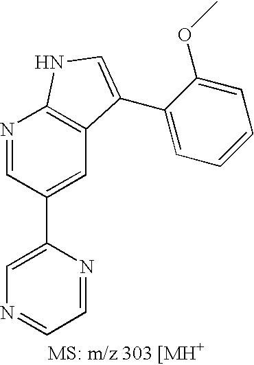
C1=C(C2=CC3=C(N=C2)NC=C3C2=CC=CC=C2OC)N=CC=N1
